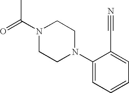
N1(C(=O)C)CCN(C2=CC=CC=C2C#N)CC1
